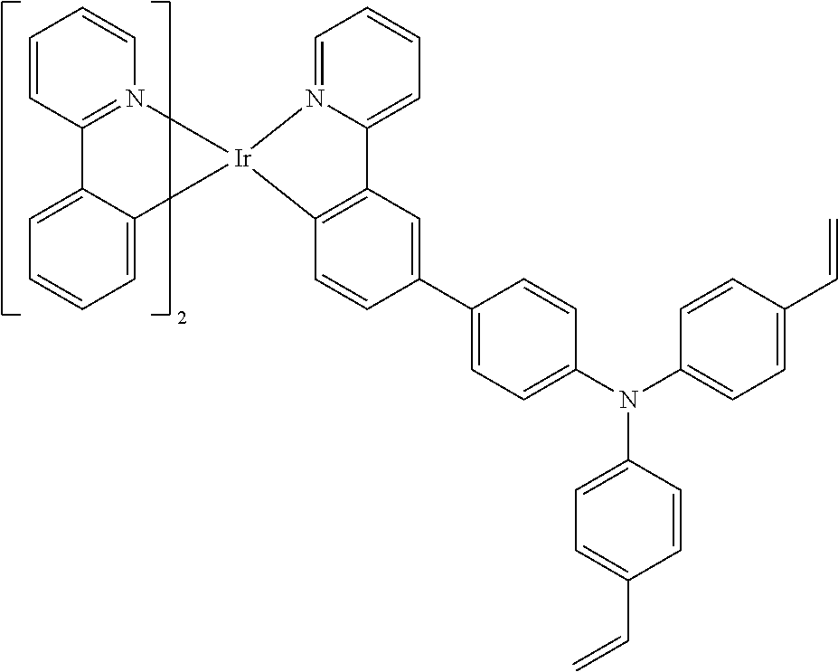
C12=N(C=CC=C1)[Ir]1(C3=CC=CC=C23)N2=CC=CC=C2C2=C1C=CC(C1=CC=C(N(C3=CC=C(C=C)C=C3)C3=CC=C(C=C)C=C3)C=C1)=C2
